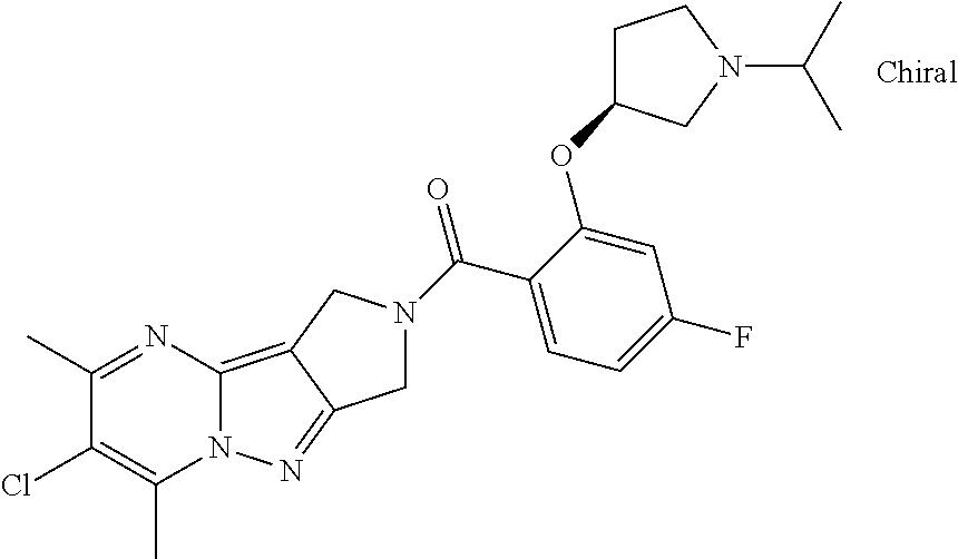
O=C(C1=CC=C(F)C=C1OC1CCN(C(C)C)C1)N1CC2=NN3C(=C2C1)N=C(C)C(Cl)=C3C
